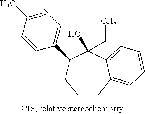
C1=CC(C)=NC=C1C1C(O)(C=C)C2=CC=CC=C2CCC1
